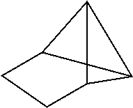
C12C34C(C3CC1)C24
